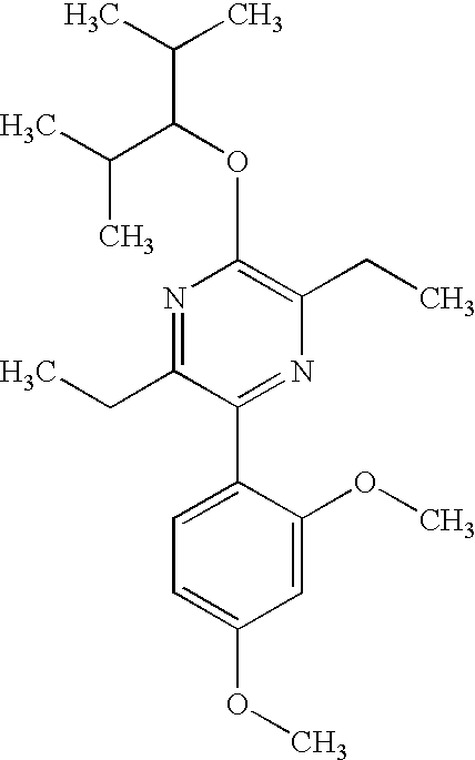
C1(OC(C(C)C)C(C)C)=C(CC)N=C(C2=CC=C(OC)C=C2OC)C(CC)=N1
